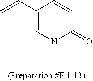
C1(C=C)=CN(C)C(=O)C=C1
